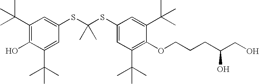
C1(C(C)(C)C)=C(O)C(C(C)(C)C)=CC(SC(SC2=CC(C(C)(C)C)=C(OCCCC(O)CO)C(C(C)(C)C)=C2)(C)C)=C1
